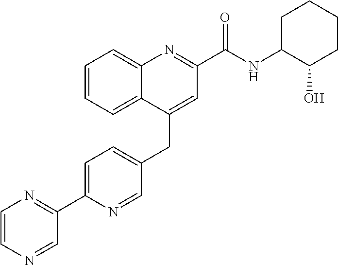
C1=C(C2=NC=CN=C2)N=CC(CC2=CC(C(NC3C(O)CCCC3)=O)=NC3=CC=CC=C23)=C1
